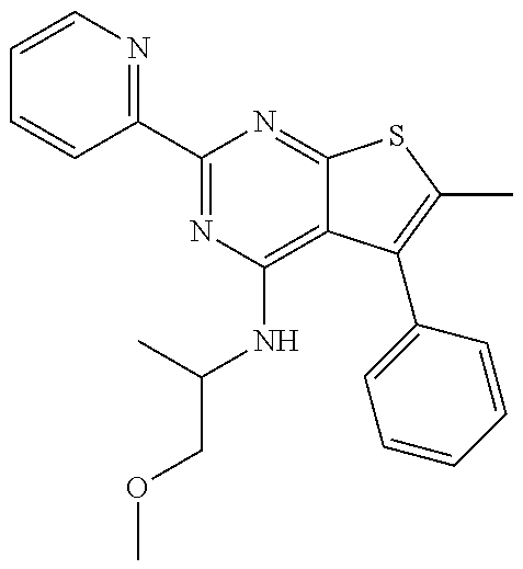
C1=CN=C(C2=NC(NC(COC)C)=C3C(=N2)SC(C)=C3C2=CC=CC=C2)C=C1
